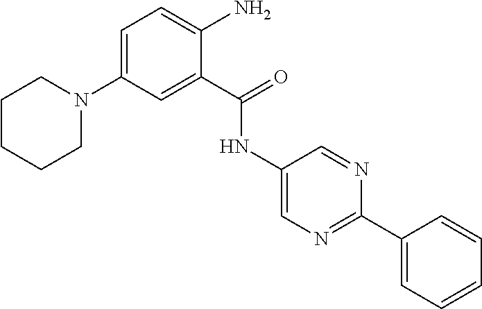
C1(NC(C2=CC(N3CCCCC3)=CC=C2N)=O)=CN=C(C2=CC=CC=C2)N=C1
